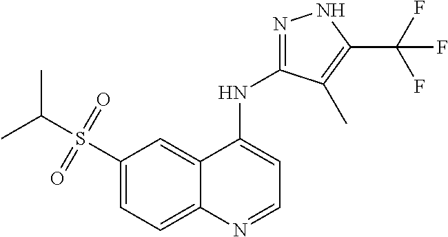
C1(S(=O)(C(C)C)=O)=CC=C2C(=C1)C(NC1=NNC(C(F)(F)F)=C1C)=CC=N2
